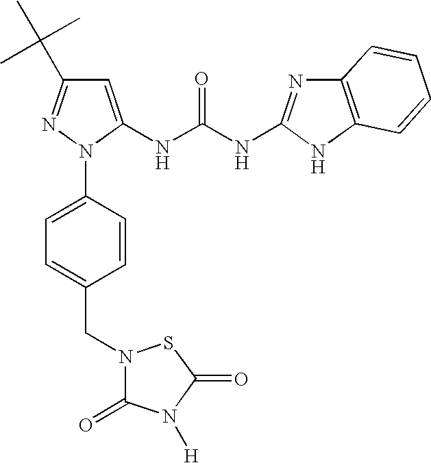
C1=C(NC(NC2=NC3=C(N2)C=CC=C3)=O)N(C2=CC=C(CN3C(=O)N([H])C(=O)S3)C=C2)N=C1C(C)(C)C
